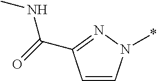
C1=CN(*)N=C1C(=O)NC
